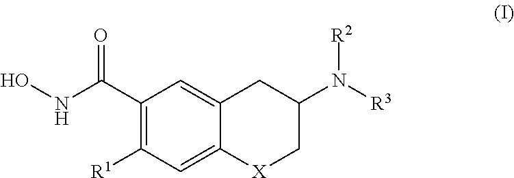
ONC(C1=C([R1])C=C2C(=C1)CC(N([R3])[R2])C[X]2)=O
